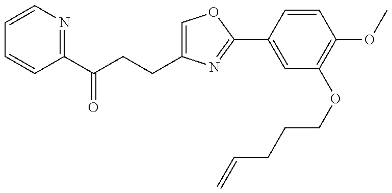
C1=CN=C(C(CCC2=COC(C3=CC(OCCCC=C)=C(OC)C=C3)=N2)=O)C=C1
